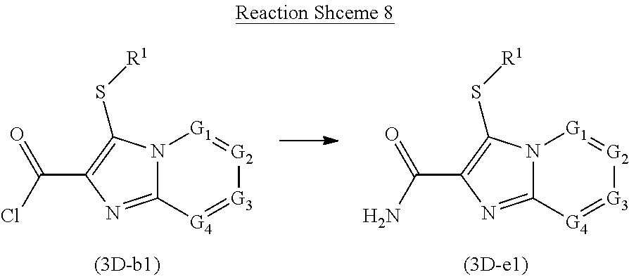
C12=NC(C(N)=O)=C(S[R1])N1[G1]=[G2][G3]=[G4]2.C12=NC(C(Cl)=O)=C(S[R1])N1[G1]=[G2][G3]=[G4]2
